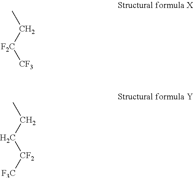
CC[F2C][CF3].CCC[CF2][F3C]
